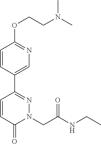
C1=CC(C2=NN(CC(NCC)=O)C(=O)C=C2)=CN=C1OCCN(C)C
